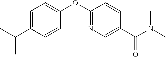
C1(OC2=NC=C(C(N(C)C)=O)C=C2)=CC=C(C(C)C)C=C1
